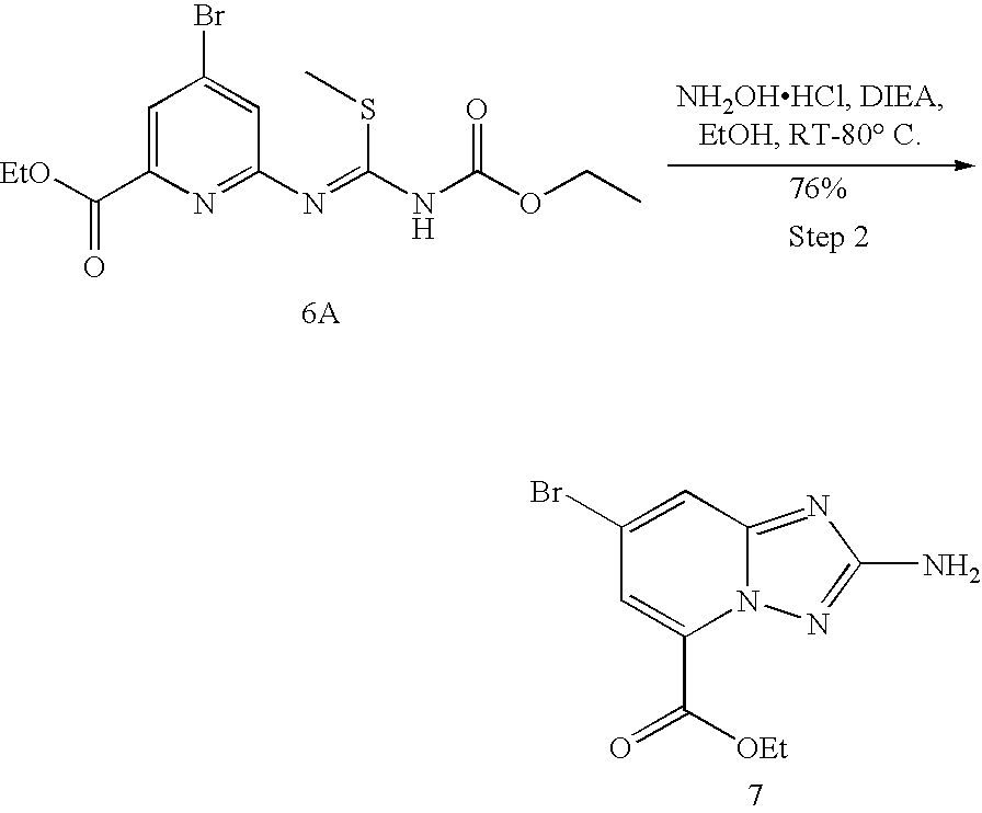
C1=C(C([EtO])=O)N=C(N=C(NC(OCC)=O)SC)C=C1Br.C1=C(Br)C=C(C([OEt])=O)N2C1=NC(N)=N2
